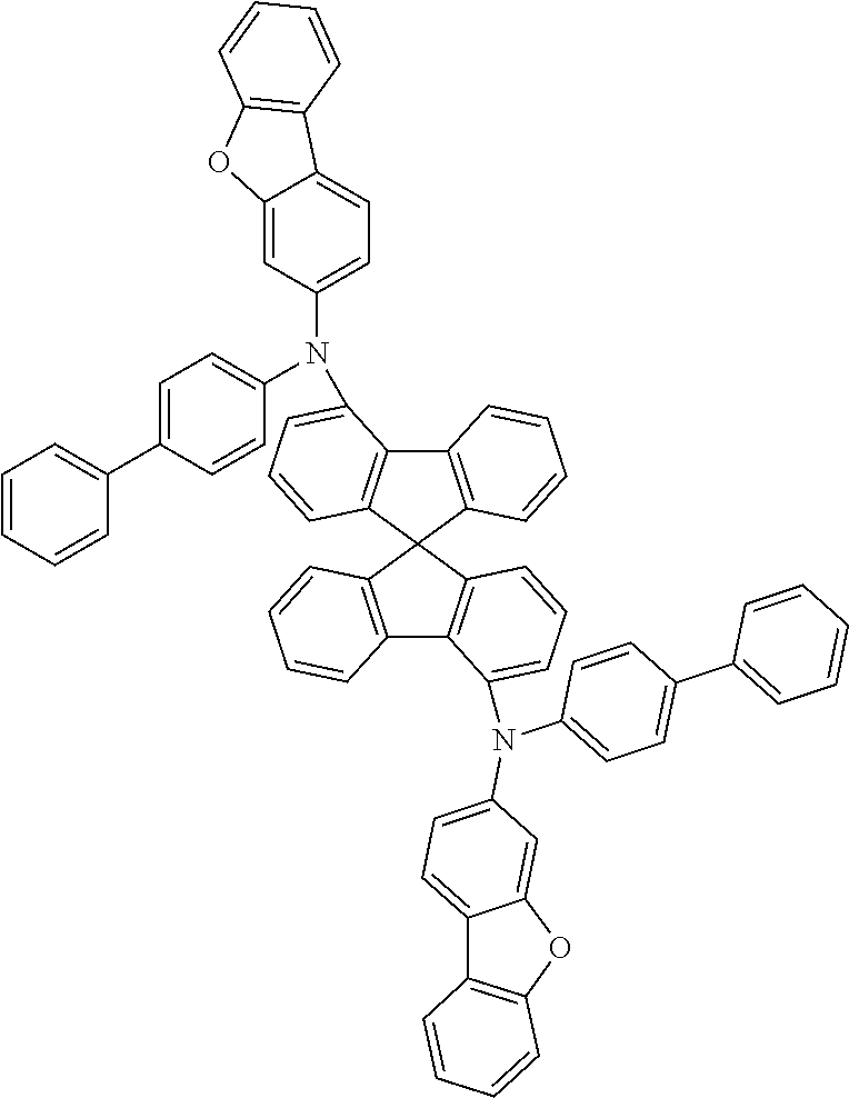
C1(C2=CC=C(N(C3=CC=C4C(=C3)OC3=C4C=CC=C3)C3=CC=CC4=C3C3=C(C45C4=C(C6=C5C=CC=C6)C(N(C5=CC=C(C6=CC=CC=C6)C=C5)C5=CC=C6C(=C5)OC5=C6C=CC=C5)=CC=C4)C=CC=C3)C=C2)=CC=CC=C1
